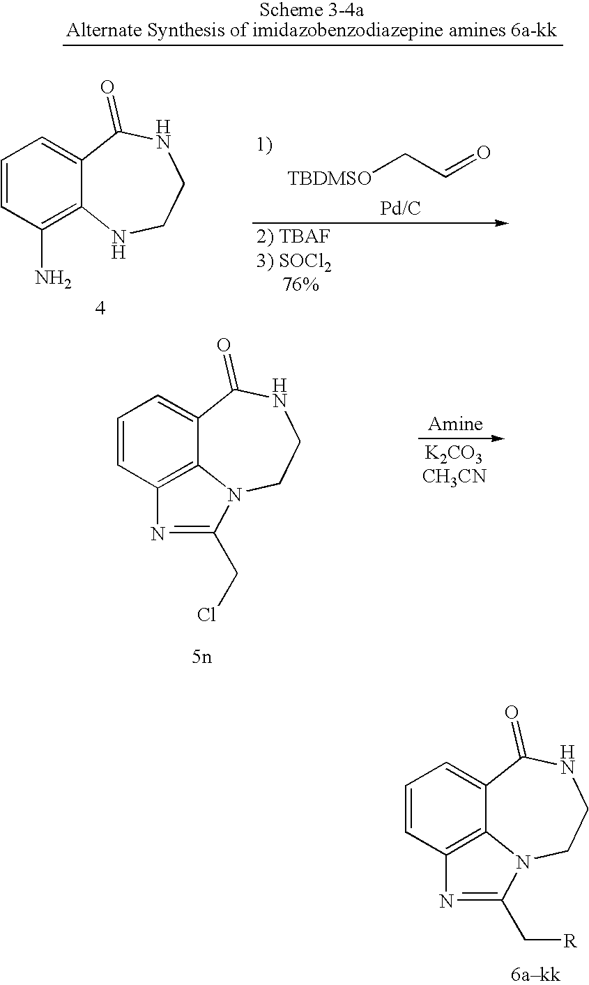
C1=CC2=C3C(=C1)C(=O)NCCN3C(CCl)=N2.C1=CC2=C3C(=C1)C(=O)NCCN3C(C[R])=N2.C1=CC(N)=C2C(=C1)C(=O)NCCN2.[TBDMSO]CC=O
